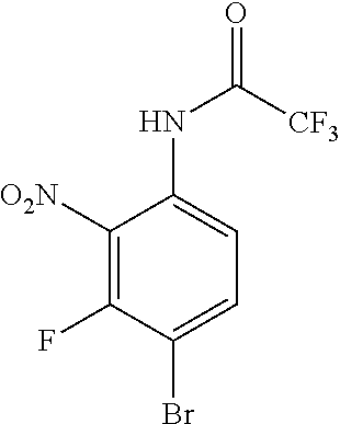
C1([O2N])=C(F)C(Br)=CC=C1NC(=O)[CF3]
